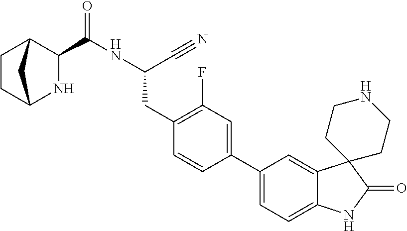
C1CC2NC(C(NC(C#N)CC3=C(F)C=C(C4=CC=C5C(=C4)C4(C(=O)N5)CCNCC4)C=C3)=O)C1C2
